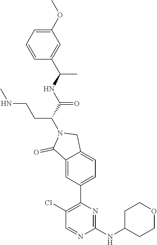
C1(NC2CCOCC2)=NC(C2=CC=C3C(=C2)C(=O)N(C(C(NC(C2=CC(OC)=CC=C2)C)=O)CCNC)C3)=C(Cl)C=N1
